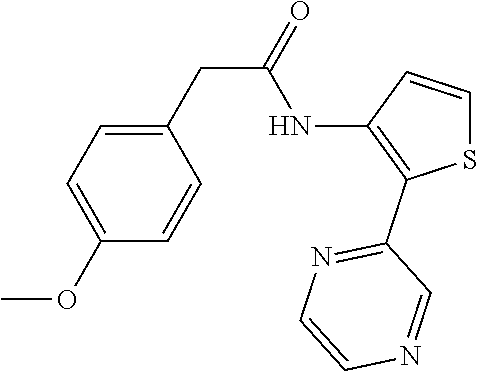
C1(OC)=CC=C(CC(NC2=C(C3=NC=CN=C3)SC=C2)=O)C=C1
